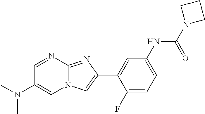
C1=NC2=NC(C3=CC(NC(N4CCC4)=O)=CC=C3F)=CN2C=C1N(C)C
